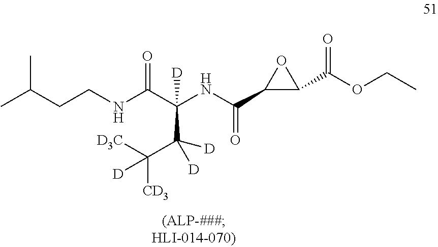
CC(CCNC(C(NC(C1C(C(OCC)=O)O1)=O)(C(C([CD3])([D3C])[D])([D])[D])[D])=O)C
